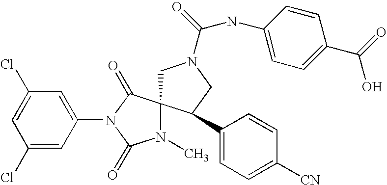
C1N(C(NC2=CC=C(C(=O)O)C=C2)=O)CC(C2=CC=C([CN])C=C2)C12N(C)C(=O)N(C1=CC(Cl)=CC(Cl)=C1)C2=O
